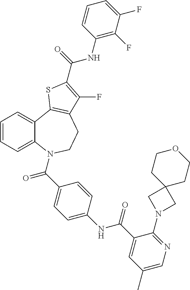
C1=CC=C2C(=C1)C1=C(CCN2C(=O)C2=CC=C(NC(=O)C3=CC(C)=CN=C3N3CC4(C3)CCOCC4)C=C2)C(F)=C(C(NC2=C(F)C(F)=CC=C2)=O)S1
